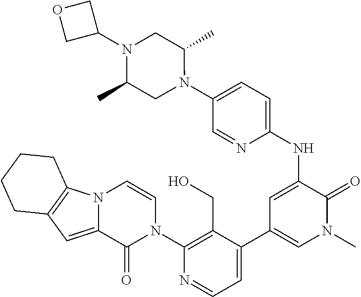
C1(N2C=CN3C(=CC4=C3CCCC4)C2=O)=C(CO)C(C2=CN(C)C(=O)C(NC3=CC=C(N4C(C)CN(C5COC5)C(C)C4)C=N3)=C2)=CC=N1
